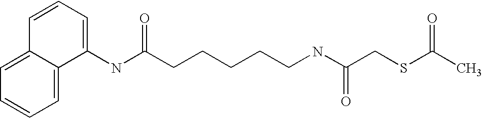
C1=C2C(=CC=C1)C(NC(CCCCCNC(CSC(C)=O)=O)=O)=CC=C2
